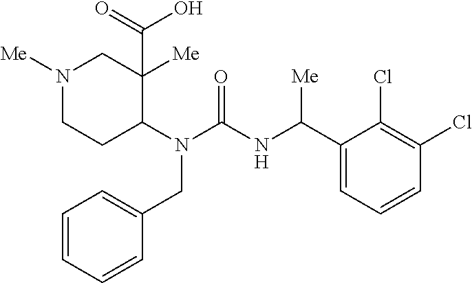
N1([Me])CCC(N(C(NC(C2=CC=CC(Cl)=C2Cl)[Me])=O)CC2=CC=CC=C2)C([Me])(C(=O)O)C1
